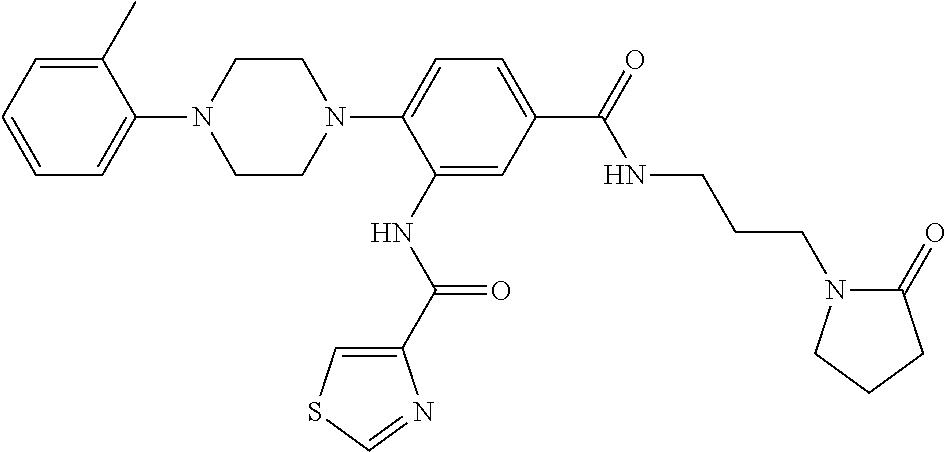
C1=CC=C(C)C(N2CCN(C3=CC=C(C(=O)NCCCN4C(=O)CCC4)C=C3NC(C3=CSC=N3)=O)CC2)=C1
